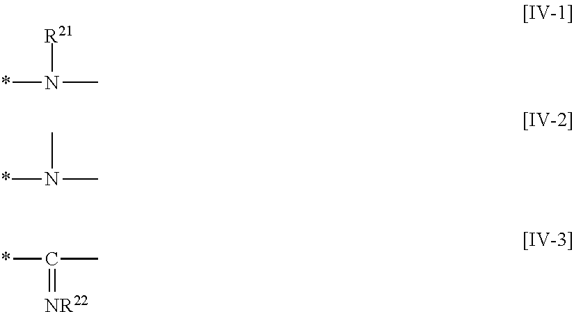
*N(C)[R21].*N(C)C.*C(C)=[NR22]
